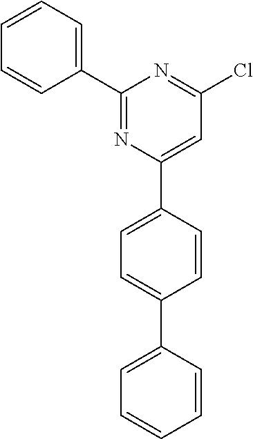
C1(C2=CC=CC=C2)=NC(C2=CC=C(C3=CC=CC=C3)C=C2)=CC(Cl)=N1
